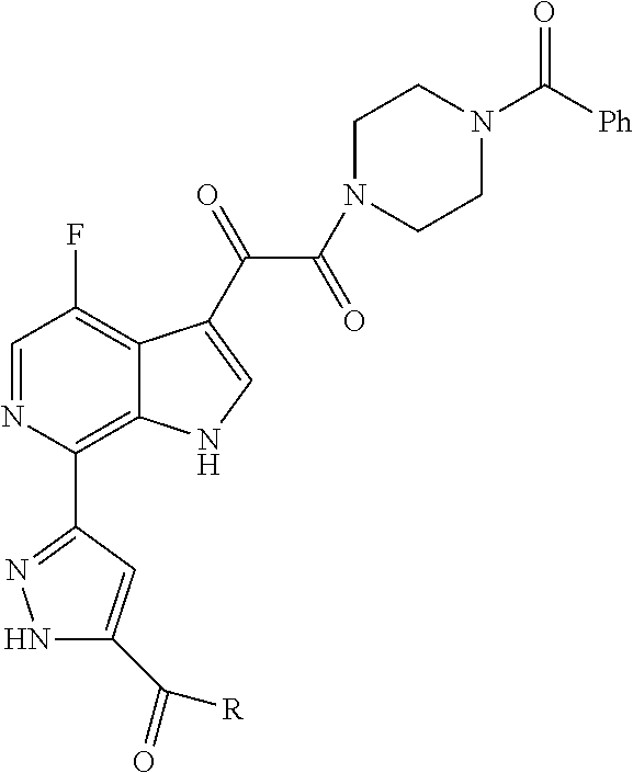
C1=NC(C2=NNC(C(=O)[R])=C2)=C2C(=C1F)C(C(=O)C(N1CCN(C([Ph])=O)CC1)=O)=CN2
